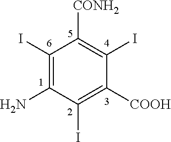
C1(I)=C(N)C(I)=C([COOH])C(I)=C1[CONH2]
